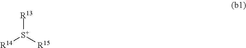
[R14][S+]([R15])[R13]
